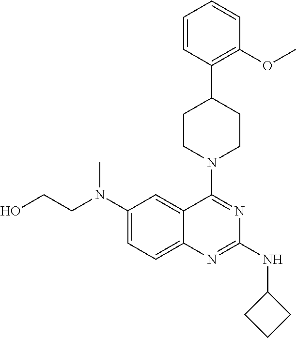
C1(N(CCO)C)=CC=C2C(=C1)C(N1CCC(C3=C(OC)C=CC=C3)CC1)=NC(NC1CCC1)=N2
